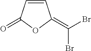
C1=CC(=O)OC1=C(Br)Br
